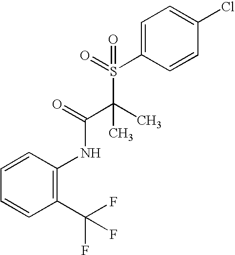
C1(Cl)=CC=C(S(C(C)(C(NC2=C(C(F)(F)F)C=CC=C2)=O)C)(=O)=O)C=C1
